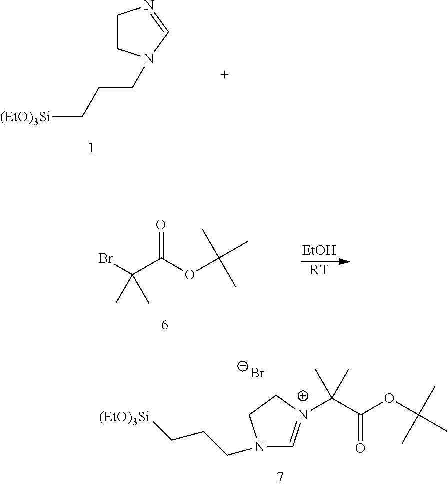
N1(CCC[(EtO)3Si])C=[N+](C(C(OC(C)(C)C)=O)(C)C)CC1.[Br-].C1CN(CCC[(EtO)3Si])C=N1.[EtOH].[RT].O=C(OC(C)(C)C)C(Br)(C)C
